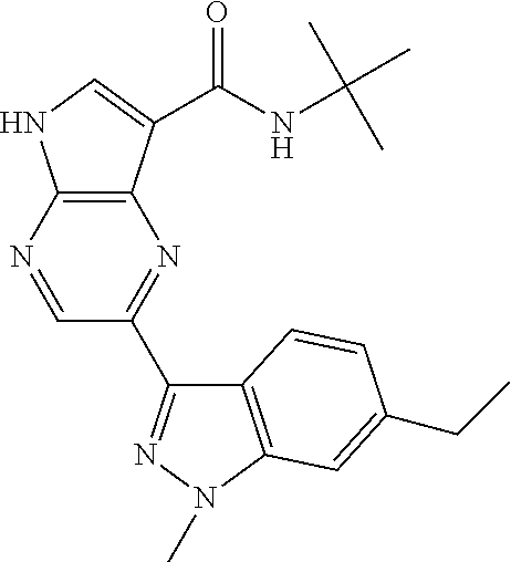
N1=CC(C2=NN(C)C3=C2C=CC(CC)=C3)=NC2=C1NC=C2C(NC(C)(C)C)=O
